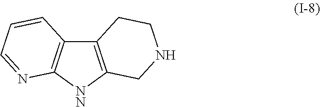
C12=C([NN]C3=C1C=CC=N3)CNCC2
